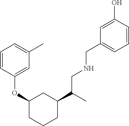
C1(C(CNCC2=CC=CC(O)=C2)C)CC(OC2=CC(C)=CC=C2)CCC1
